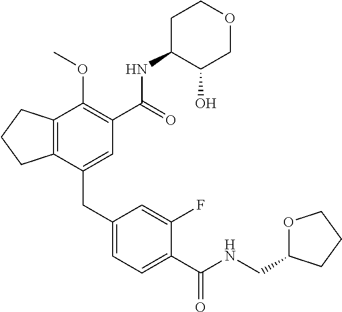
C12=C(CCC1)C(OC)=C(C(NC1C(O)COCC1)=O)C=C2CC1=CC=C(C(NCC2OCCC2)=O)C(F)=C1
